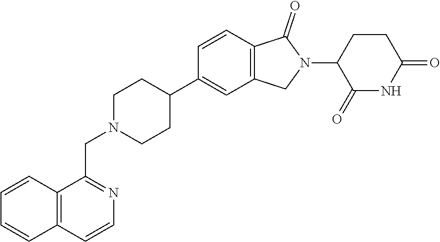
C1=CC2=C(C=C1C1CCN(CC3=NC=CC4=C3C=CC=C4)CC1)CN(C1C(=O)NC(=O)CC1)C2=O
